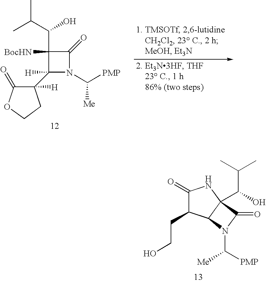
C1(C(C(C)C)O)([BocHN])C(C2([H])C(=O)OCC2)([H])N(C([PMP])[Me])C1=O.C(C(O)C12C(C(CCO)C(=O)N1)N(C([PMP])[Me])C2=O)(C)C
